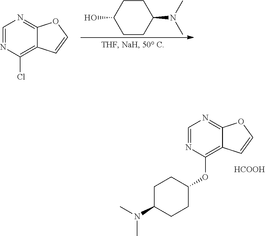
C1(O)CCC(N(C)C)CC1.C1=NC(Cl)=C2C(=N1)OC=C2.C1=NC(OC2CCC(N(C)C)CC2)=C2C(=N1)OC=C2.[HCOOH]
